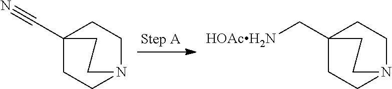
C12(C#N)CCN(CC1)CC2.C12(C[HOAcH2N])CCN(CC1)CC2
